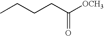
CCCCC([OCH3])=O
